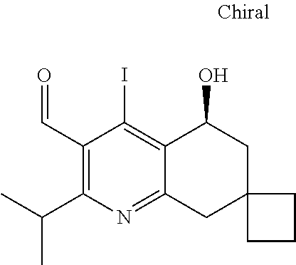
C1(C=O)=C(C(C)C)N=C2C(=C1I)C(O)CC1(C2)CCC1
